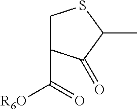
C1C(C(=O)[R6O])C(=O)C(C)S1
